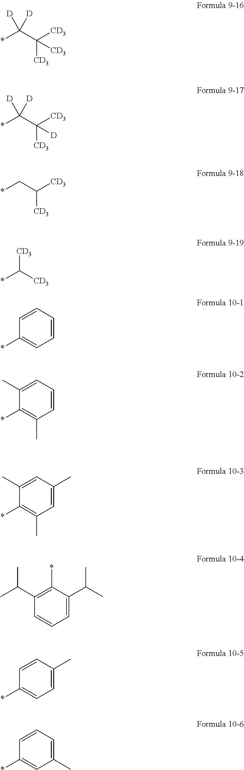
*C(C([CD3])([CD3])[CD3])([D])[D].*C(C([CD3])([CD3])[D])([D])[D].*CC([CD3])[CD3].*C([CD3])[CD3].C1=CC=CC(*)=C1.C1=CC=C(C)C(*)=C1C.C1=C(C)C=C(C)C(*)=C1C.C1=C(C(C)C)C(*)=C(C(C)C)C=C1.C1=C(C)C=CC(*)=C1.C1(C)=CC=CC(*)=C1
